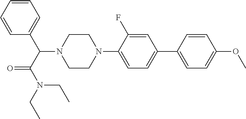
C1(C2=CC=C(N3CCN(C(C(N(CC)CC)=O)C4=CC=CC=C4)CC3)C(F)=C2)=CC=C(OC)C=C1
